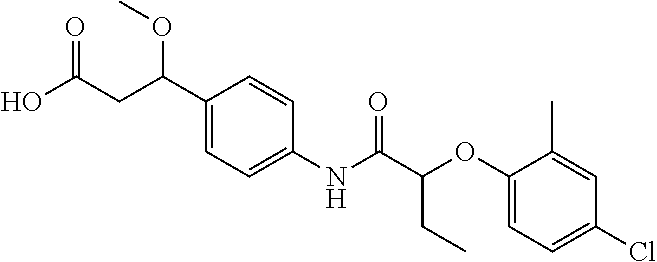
C1(C(CC(O)=O)OC)=CC=C(NC(C(OC2=CC=C(Cl)C=C2C)CC)=O)C=C1
